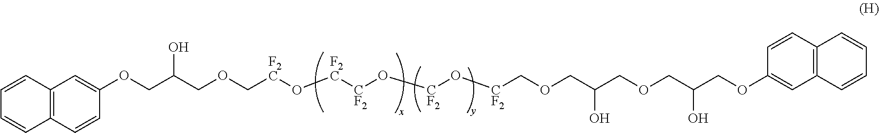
C12=C(C=CC(OCC(COC[F2C]O[F2C][CF2]O[CF2]O[CF2]COCC(COCC(O)COC3=CC4=C(C=C3)C=CC=C4)O)O)=C1)C=CC=C2
